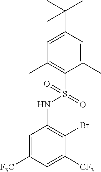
C1=C(C(C)(C)C)C=C(C)C(S(=O)(NC2=C(Br)C([CF3])=CC([F3C])=C2)=O)=C1C
